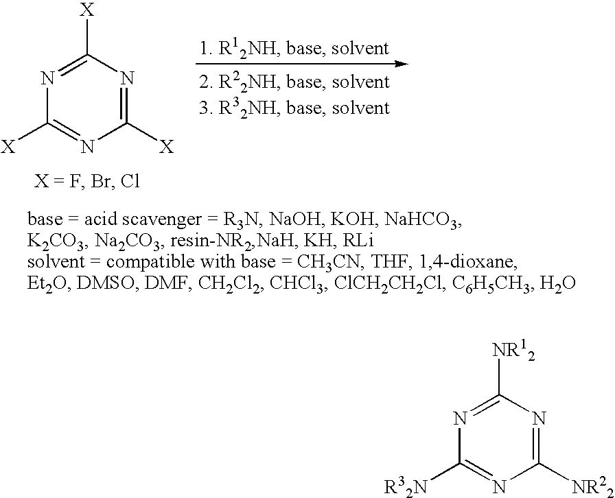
C1([X])=NC([X])=NC([X])=N1.C1([R32N])=NC([NR22])=NC([NR12])=N1
